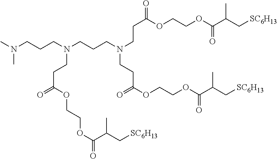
C(CN(CCCN(C)C)CCC(=O)OCCOC(=O)C(C[SC6H13])C)CN(CCC(=O)OCCOC(C(C[SC6H13])C)=O)CCC(OCCOC(C(C[SC6H13])C)=O)=O
